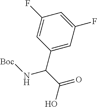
C1(F)=CC(C(C(=O)O)N[Boc])=CC(F)=C1
